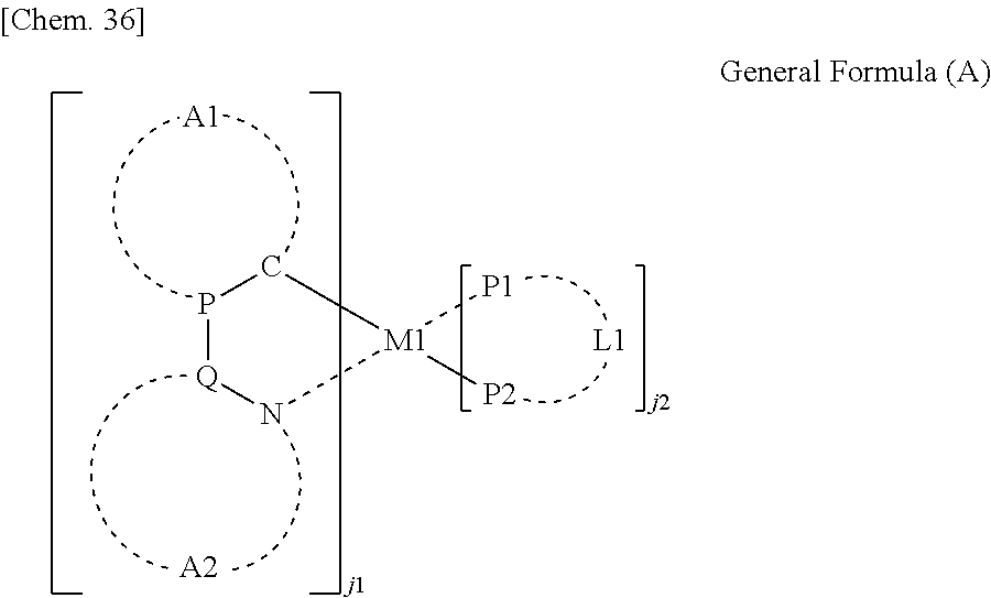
[A1].[A2].C1P[Q]N[M1]([P1])([P2])C1.[L1]
